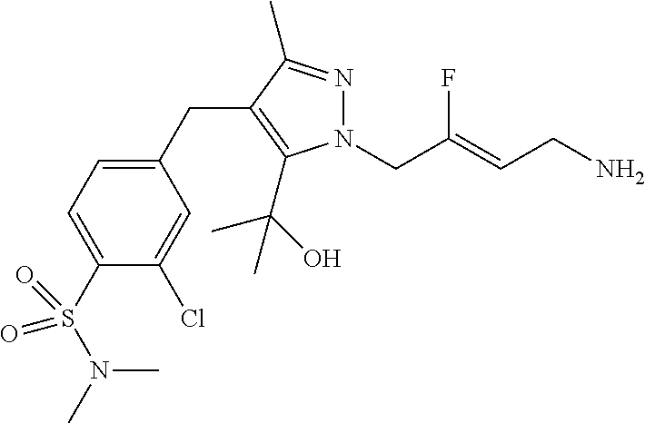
N1(CC(=CCN)F)N=C(C)C(CC2=CC=C(S(=O)(N(C)C)=O)C(Cl)=C2)=C1C(C)(O)C
